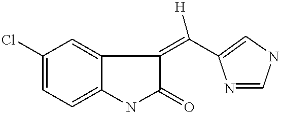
C1(Cl)=CC=C2C(=C1)C(=C([H])C1=CNC=N1)C(=O)N2
